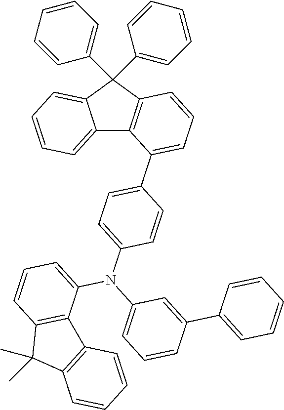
C12=CC=CC=C1C(C1=CC=CC=C1)(C1=CC=CC=C1)C1=C2C(C2=CC=C(N(C3=CC=CC4=C3C3=C(C4(C)C)C=CC=C3)C3=CC=CC(C4=CC=CC=C4)=C3)C=C2)=CC=C1
